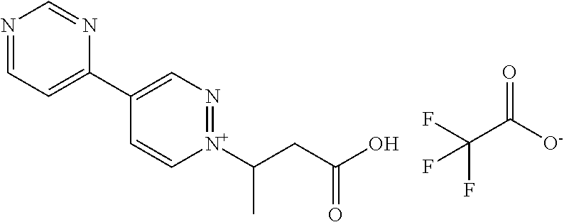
N1=CC=C(C2=CN=[N+](C(CC(O)=O)C)C=C2)N=C1.O=C([O-])C(F)(F)F
